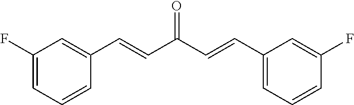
C1(F)=CC(C=CC(=O)C=CC2=CC(F)=CC=C2)=CC=C1
